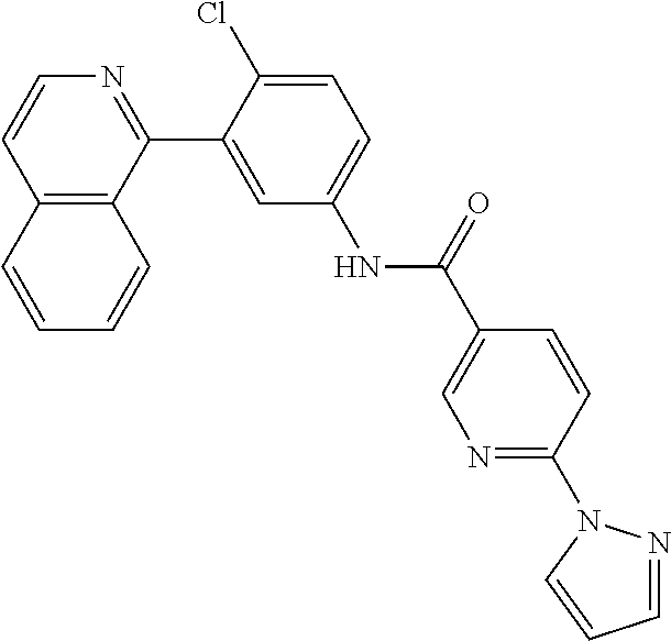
C12=C(C(C3=CC(NC(C4=CN=C(N5N=CC=C5)C=C4)=O)=CC=C3Cl)=NC=C1)C=CC=C2
